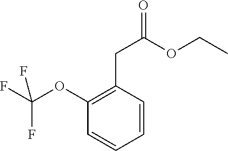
C1=CC(CC(OCC)=O)=C(OC(F)(F)F)C=C1
